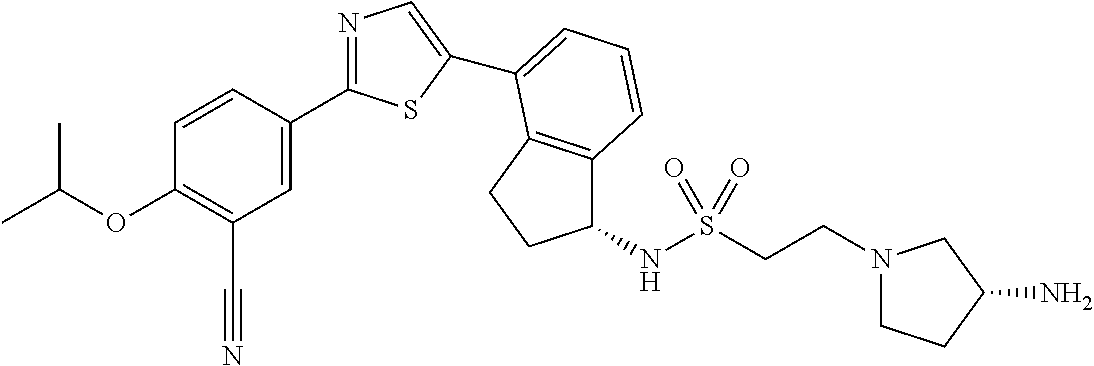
C1=CC(C2=NC=C(C3=CC=CC4=C3CCC4NS(CCN3CCC(N)C3)(=O)=O)S2)=CC(C#N)=C1OC(C)C
